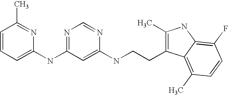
C1(NC2=NC=NC(NCCC3=C(C)NC4=C(F)C=CC(C)=C34)=C2)=CC=CC(C)=N1
